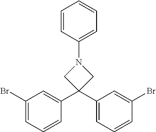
C1(Br)=CC=CC(C2(C3=CC=CC(Br)=C3)CN(C3=CC=CC=C3)C2)=C1
